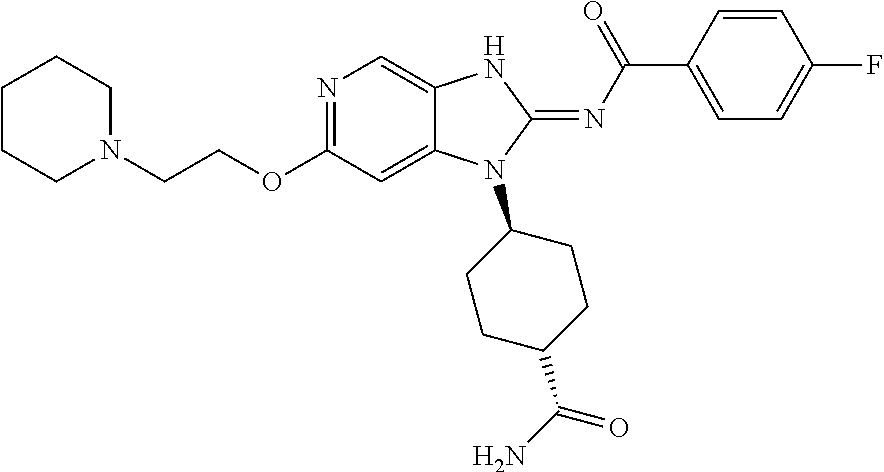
C(OC1=NC=C2C(=C1)N(C1CCC(C(N)=O)CC1)C(=NC(C1=CC=C(F)C=C1)=O)N2)CN1CCCCC1
